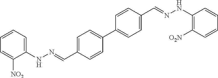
C1(NN=CC2=CC=C(C3=CC=C(C=NNC4=C([O2N])C=CC=C4)C=C3)C=C2)=CC=CC=C1[NO2]
